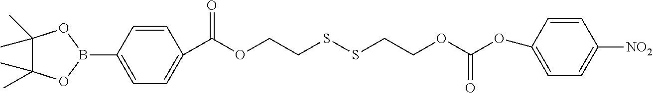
C1=CC(B2OC(C)(C)C(C)(C)O2)=CC=C1C(=O)OCCSSCCOC(OC1=CC=C([NO2])C=C1)=O
